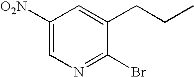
C1([O2N])=CN=C(Br)C(CCC)=C1
